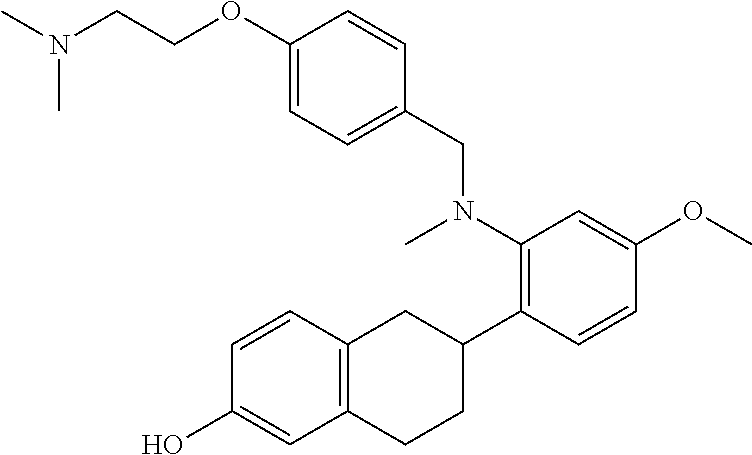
CN(C)CCOC1=CC=C(CN(C2=C(C3CC4=C(CC3)C=C(O)C=C4)C=CC(OC)=C2)C)C=C1
